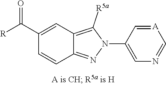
C1=C(C([R])=O)C=CC2=NN(C3=CN=C[A]=C3)C([R5a])=C12
